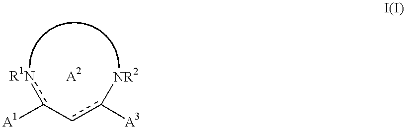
[A1]c(-cc([A3])[NR2])[R1N]
